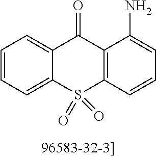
C1=CC=C2C(=C1)C(=O)C1=C(S2(=O)=O)C=CC=C1N
